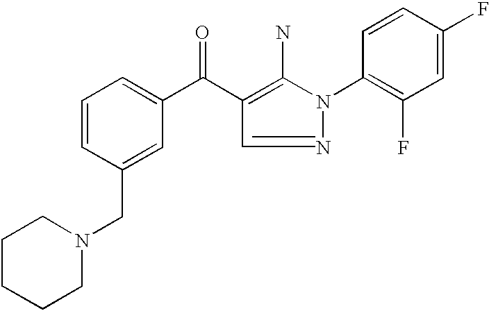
C1CCCN(CC2=CC(C(C3=C(N)N(C4=C(F)C=C(F)C=C4)N=C3)=O)=CC=C2)C1
